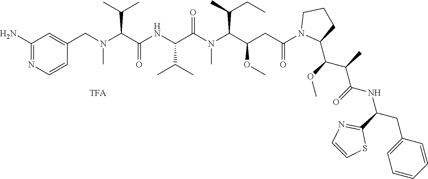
C1=C(CN(C(C(NC(C(N(C(C(CC(N2C(C(OC)C(C)C(=O)NC(C3=NC=CS3)CC3=CC=CC=C3)CCC2)=O)OC)C(C)CC)C)=O)C(C)C)=O)C(C)C)C)C=CN=C1N
